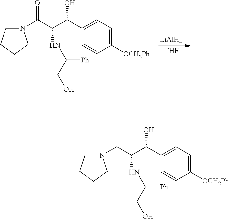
N1(C(C(C(C2=CC=C([OCH2Ph])C=C2)O)NC(CO)[Ph])=O)CCCC1.[LiAlH4].[THF].N1(CC(C(C2=CC=C([OCH2Ph])C=C2)O)NC(CO)[Ph])CCCC1
